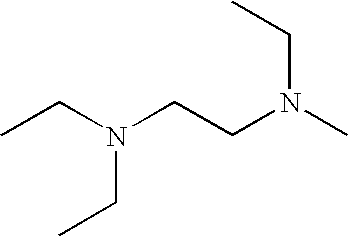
CCN(CCN(C)CC)CC
